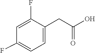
C1=C(F)C(CC(O)=O)=CC=C1F
